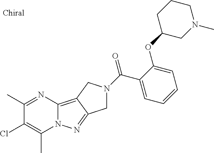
C1(C)=NC2=C3C(=NN2C(C)=C1Cl)CN(C(C1=CC=CC=C1OC1CCCN(C)C1)=O)C3
